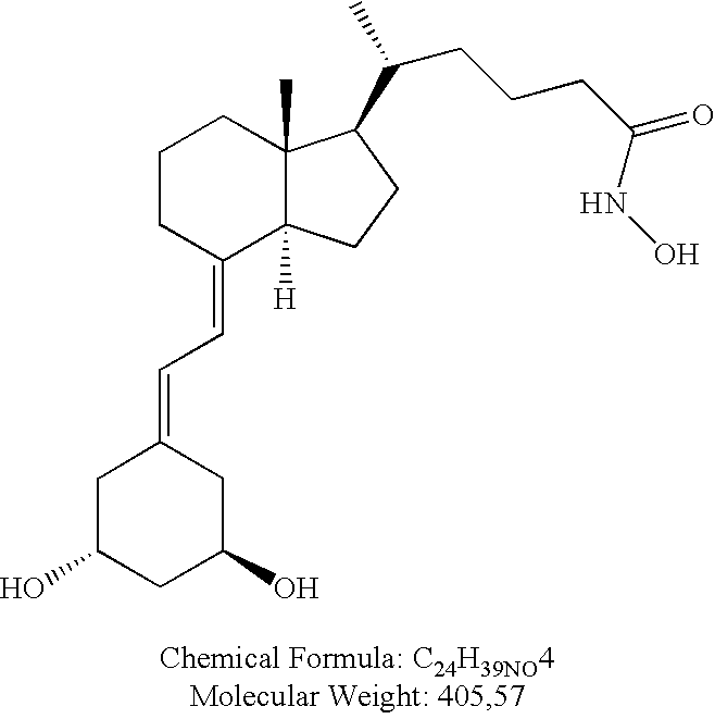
C1CC(=CC=C2CC(O)CC(O)C2)C2([H])C(C)(C1)C(C(C)CCCC(=O)NO)CC2
